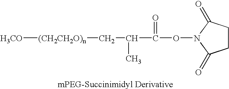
[H3CO][(CH2CH2O)n]CC(C)C(=O)ON1C(=O)CCC1=O
